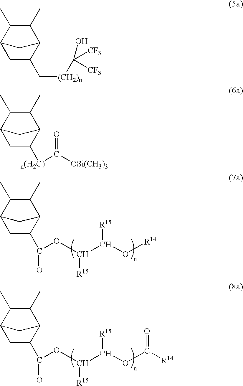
C1C(C(OC(C([R15])O[R14])[R15])=O)C2C(C)C(C)C1C2.C1C(C(OC(C([R15])OC(=O)[R14])[R15])=O)C2C(C)C(C)C1C2.C1C(C[(CH2)n]C(O)([CF3])[CF3])C2C(C)C(C)C1C2.C1C([n(H2C)]C([OSi(CH3)3])=O)C2C(C)C(C)C1C2
